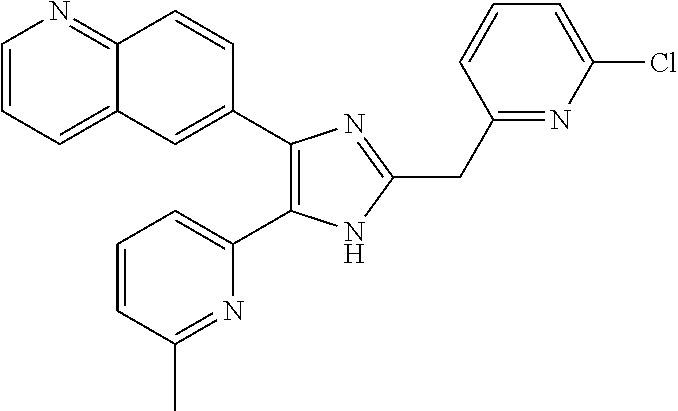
C1=CC=C2C(=N1)C=CC(C1=C(C3=CC=CC(C)=N3)NC(CC3=NC(Cl)=CC=C3)=N1)=C2
